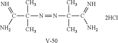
C(C(N=NC(C(N)=N)(C)C)(C)C)(N)=N.[V]
